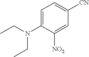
C1=C(N(CC)CC)C([NO2])=CC([CN])=C1
